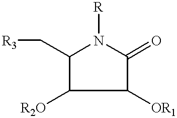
C1(C[R3])C([R2O])C([OR1])C(=O)N1[R]
